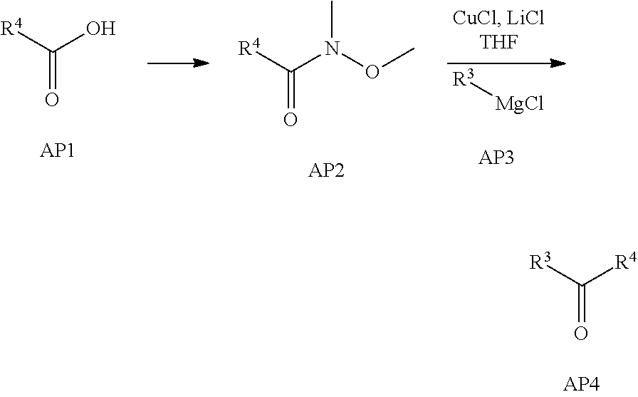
[R4]C(O)=O.C(=O)([R4])N(OC)C.[R3][MgCl].C(=O)([R3])[R4]
